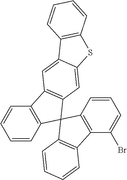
C12=CC3=C(C=C1SC1=C2C=CC=C1)C1(C2=C3C=CC=C2)C2=C(C=CC=C2)C2=C1C=CC=C2Br
